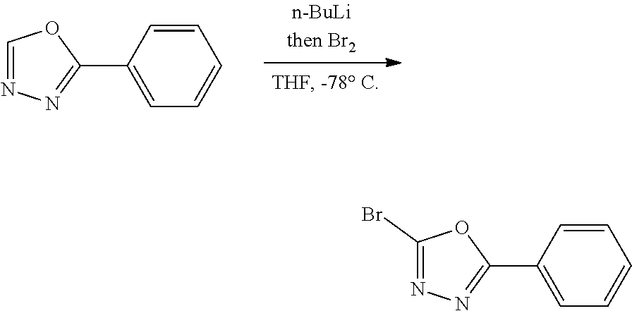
C1=NN=C(C2=CC=CC=C2)O1.C1(Br)=NN=C(C2=CC=CC=C2)O1
